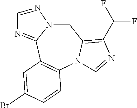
C1N2C(=NC=N2)C2=C(N3C1=C(C(F)F)N=C3)C=CC(Br)=C2
